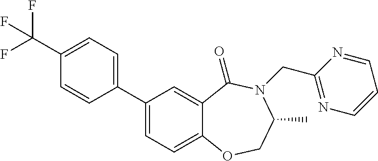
C1(C2=CC=C(C(F)(F)F)C=C2)=CC=C2C(=C1)C(=O)N(CC1=NC=CC=N1)C(C)CO2
